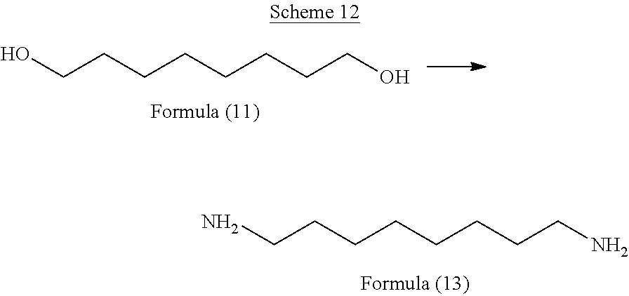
NCCCCCCCCN.C(CCCCCO)CCO
